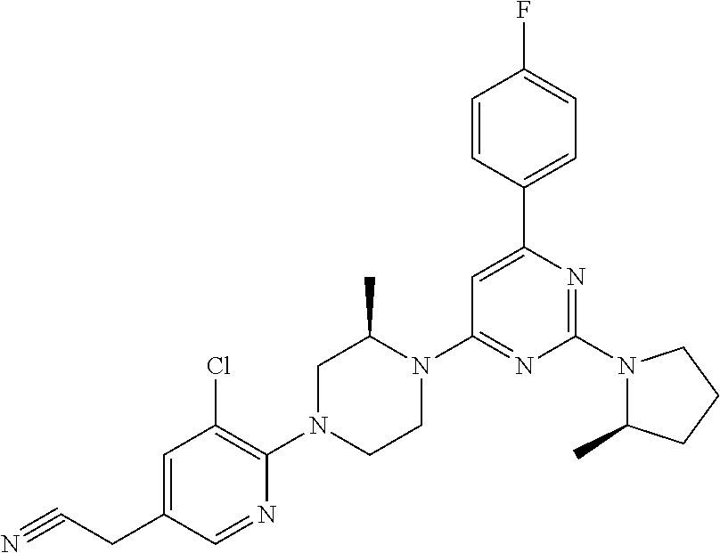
C(CC1=CC(Cl)=C(N2CCN(C3=NC(N4C(C)CCC4)=NC(C4=CC=C(F)C=C4)=C3)C(C)C2)N=C1)#N
